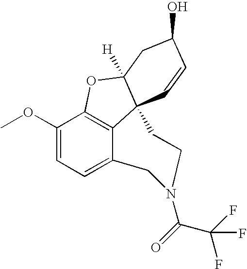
C1(OC)=CC=C2C3=C1OC1([H])C3(C=CC(O)C1)CCN(C(=O)C(F)(F)F)C2
